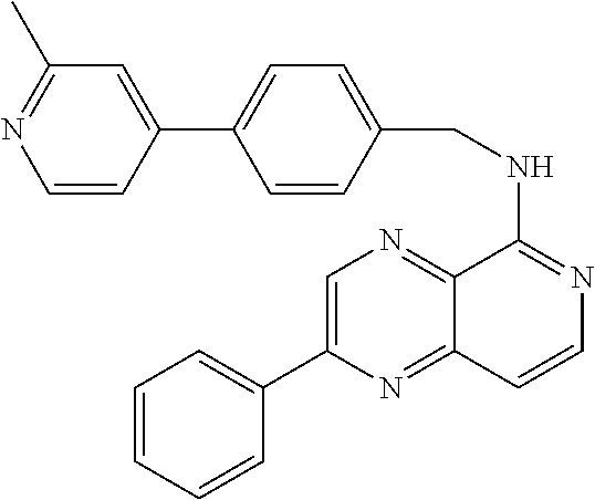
N1=C(C)C=C(C2=CC=C(CNC3=NC=CC4=NC(C5=CC=CC=C5)=CN=C43)C=C2)C=C1
